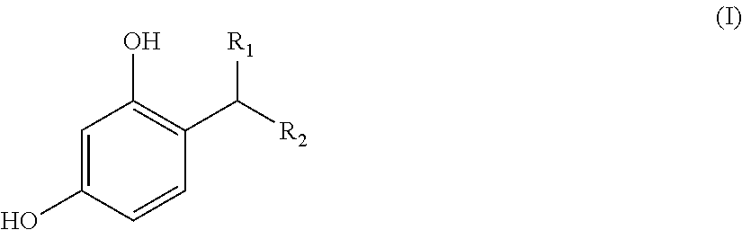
C1=C(O)C=CC(C([R1])[R2])=C1O
